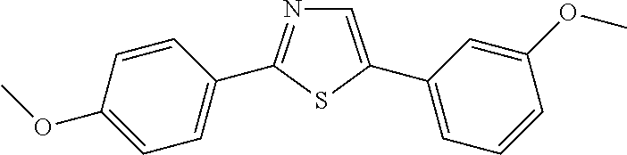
C1=C(C2=CC=CC(OC)=C2)SC(C2=CC=C(OC)C=C2)=N1
